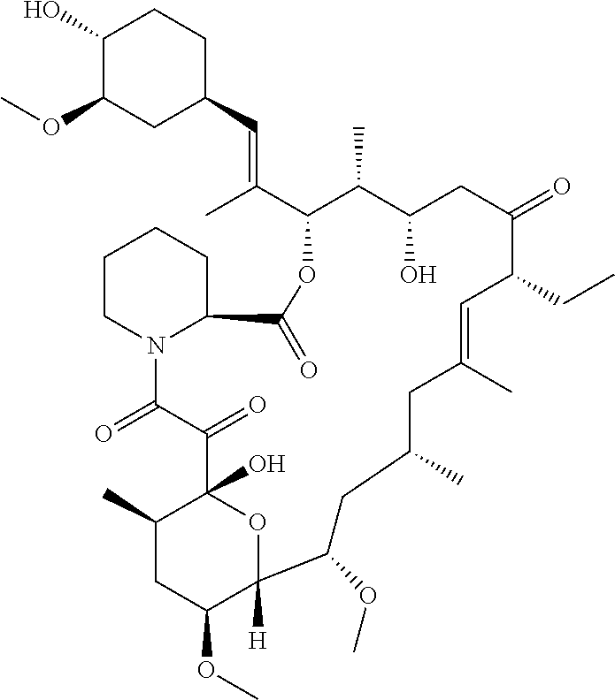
C1(O)C(OC)CC(C=C(C2C(C)C(O)CC(=O)C(CC)C=C(C)CC(C)CC(OC)C3([H])C(OC)CC(C)C(O)(C(=O)C(=O)N4C(C(=O)O2)CCCC4)O3)C)CC1
